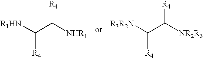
C(C([NHR1])[R4])([R1HN])[R4].C(C([NR2R3])[R4])([R3R2N])[R4]
